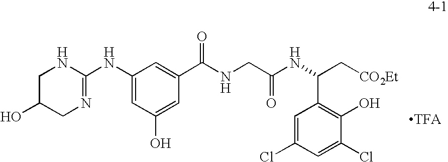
C1(NC2=NCC(O)CN2)=CC(O)=CC(C(NCC(NC(C2=C(O)C(Cl)=CC(Cl)=C2)C[CO2Et])=O)=O)=C1
